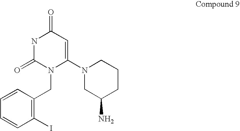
C1=CC=CC(I)=C1CN1C(N2CC(N)CCC2)=CC(=O)NC1=O
